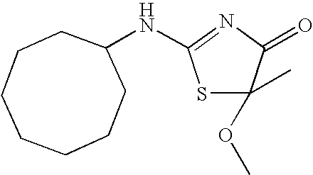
S1C(C)(OC)C(=O)N=C1NC1CCCCCCC1
